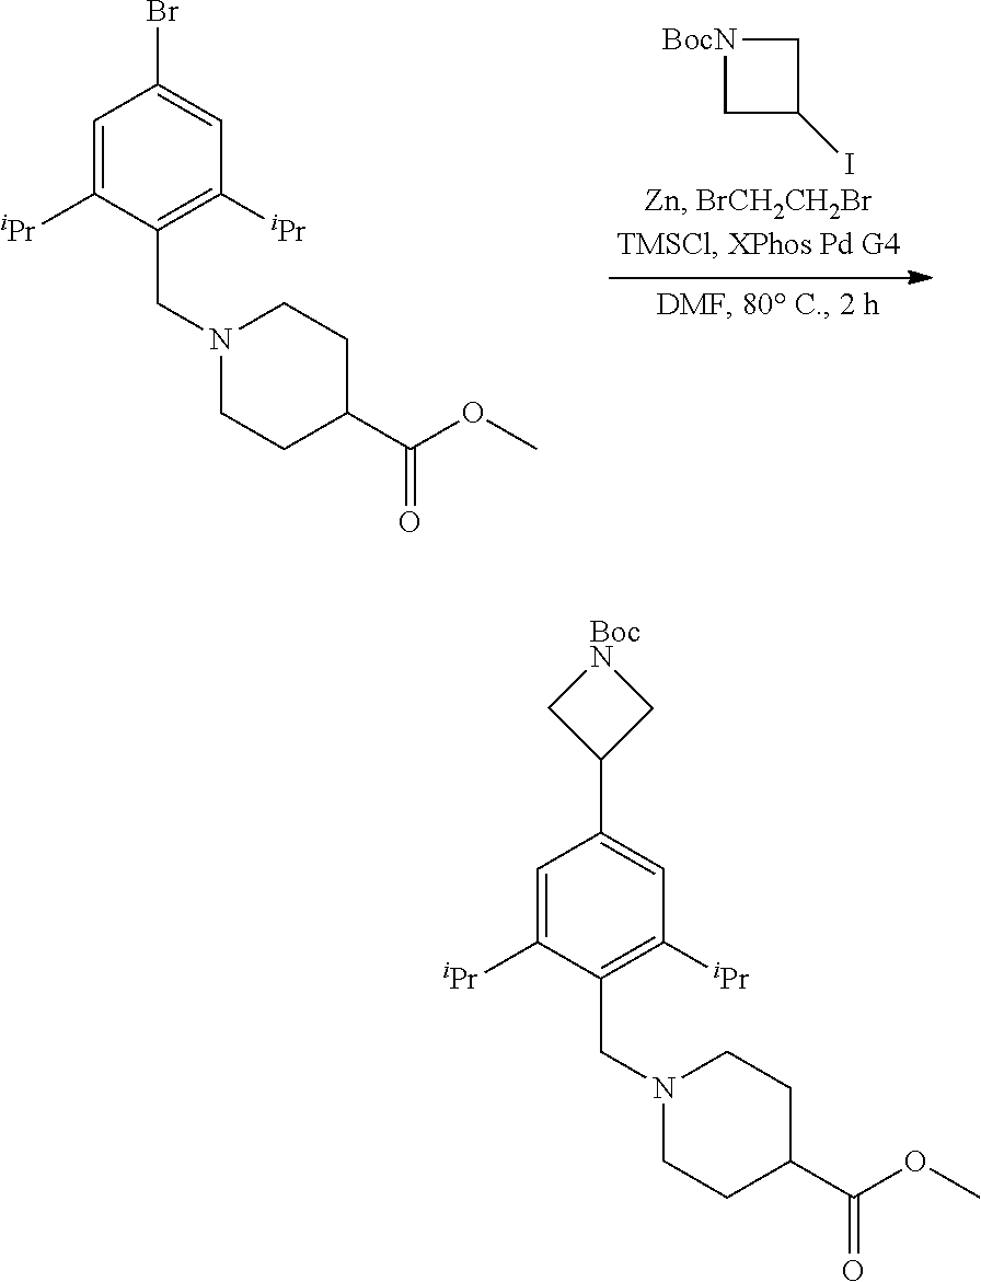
C1C(I)C[BocN]1.C1=C([iPr])C(CN2CCC(C(OC)=O)CC2)=C([iPr])C=C1Br.C1=C([iPr])C(CN2CCC(C(OC)=O)CC2)=C([iPr])C=C1C1C[BocN]C1
